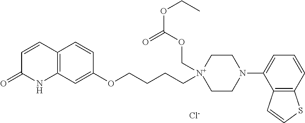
C12=C(C=C(OCCCC[N+]3(COC(OCC)=O)CCN(C4=CC=CC5=C4C=CS5)CC3)C=C1)NC(=O)C=C2.[Cl-]
